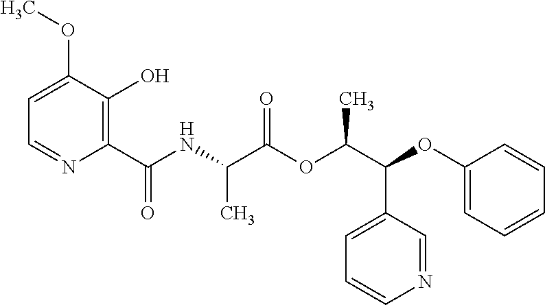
C1=C(OC)C(O)=C(C(NC(C(OC(C(C2=CC=CN=C2)OC2=CC=CC=C2)C)=O)C)=O)N=C1
